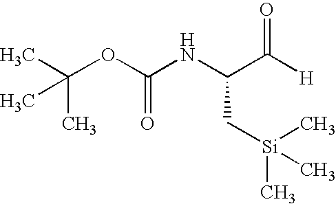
CC(OC(NC(C([H])=O)C[Si](C)(C)C)=O)(C)C
